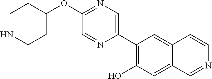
O(C1=NC=C(C2=C(O)C=C3C(=C2)C=CN=C3)N=C1)C1CCNCC1
